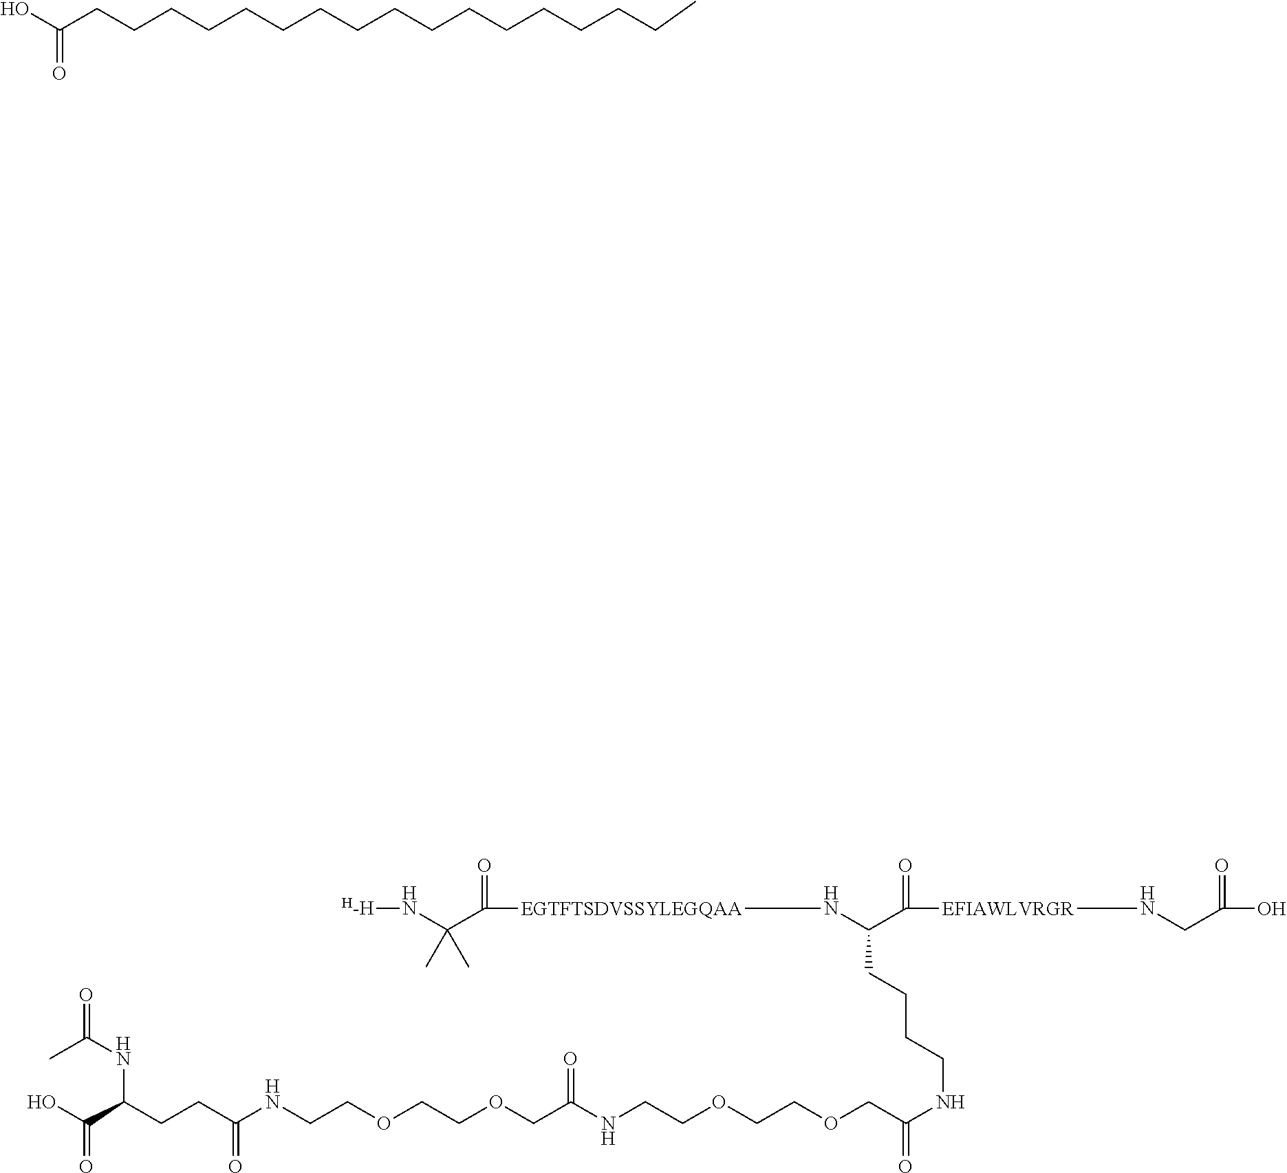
[H-H]NC(C([EGTFTSDVSSYLEGQAA]NC(C([EFIAWLVRGR]NCC(O)=O)=O)CCCCNC(=O)COCCOCCNC(COCCOCCNC(CCC(NC(C)=O)C(=O)O)=O)=O)=O)(C)C.OC(=O)CCCCCCCCCCCCCCCCC
